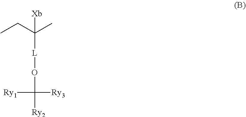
CCC(C)([Xb])[L]OC([Ry3])([Ry1])[Ry2]
